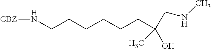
[CBZ]NCCCCCCC(O)(C)CNC
